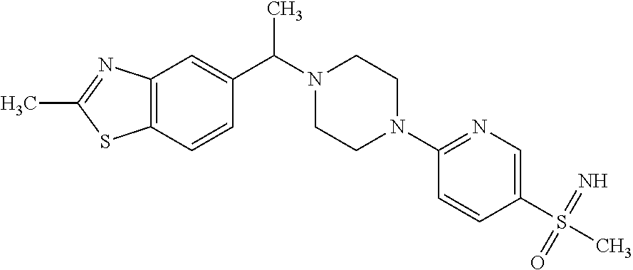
C12=C(C=CC(C(N3CCN(C4=NC=C(S(C)(=N)=O)C=C4)CC3)C)=C1)SC(C)=N2
